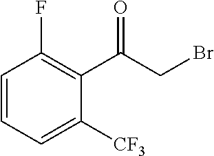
C1=CC=C([CF3])C(C(CBr)=O)=C1F
